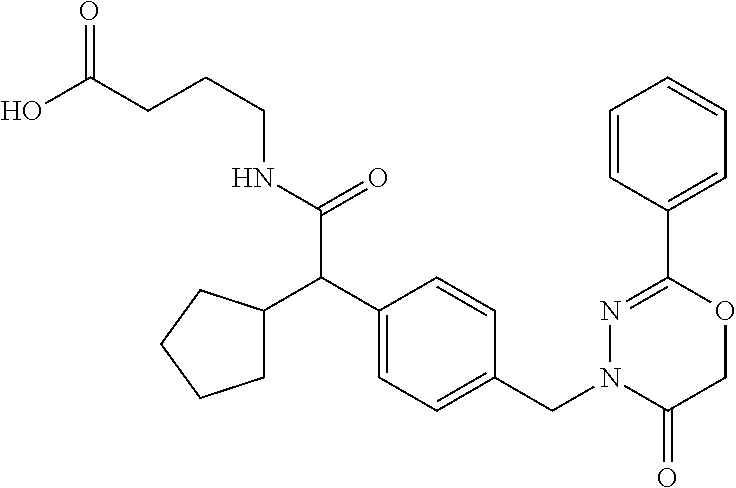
C1=CC(C2=NN(CC3=CC=C(C(C4CCCC4)C(NCCCC(O)=O)=O)C=C3)C(=O)CO2)=CC=C1
